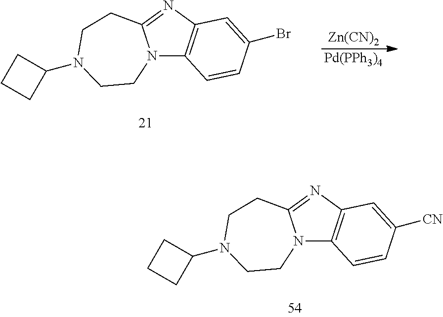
N12C3=C(N=C1CCN(C1CCC1)CC2)C=C(Br)C=C3.[Zn(CN)2].[Pd(PPh3)4].N12C3=C(N=C1CCN(C1CCC1)CC2)C=C([CN])C=C3
